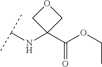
C(NC1(C(OCC)=O)COC1)(C)C
